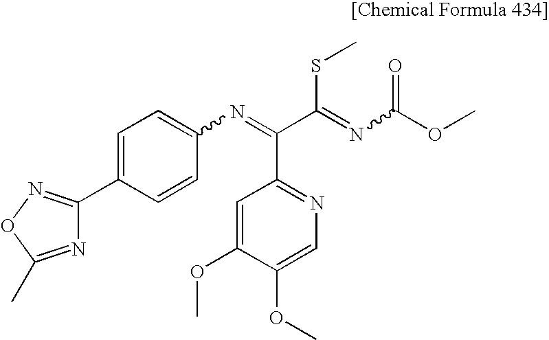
C1(C2=NOC(C)=N2)=CC=C(N=C(C(=NC(OC)=O)SC)C2=NC=C(OC)C(OC)=C2)C=C1
